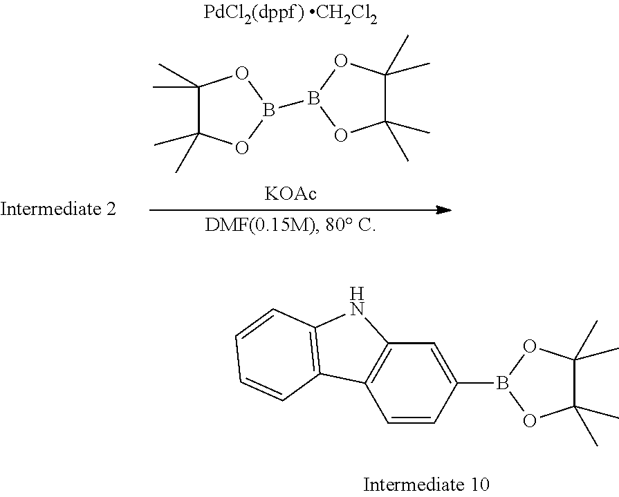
[KOAc].C1(C)(C)C(C)(C)OB(B2OC(C)(C)C(C)(C)O2)O1.C1=CC(B2OC(C)(C)C(C)(C)O2)=CC2=C1C1=C(N2)C=CC=C1
